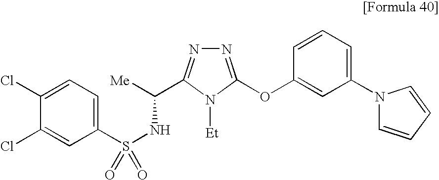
[Me]C(NS(C1=CC=C(Cl)C(Cl)=C1)(=O)=O)C1=NN=C(OC2=CC(N3C=CC=C3)=CC=C2)N1[Et]
